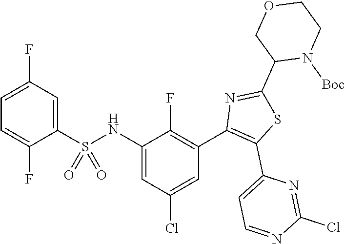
C1=C(F)C=C(S(NC2=CC(Cl)=CC(C3=C(C4=CC=NC(Cl)=N4)SC(C4N([Boc])CCOC4)=N3)=C2F)(=O)=O)C(F)=C1
